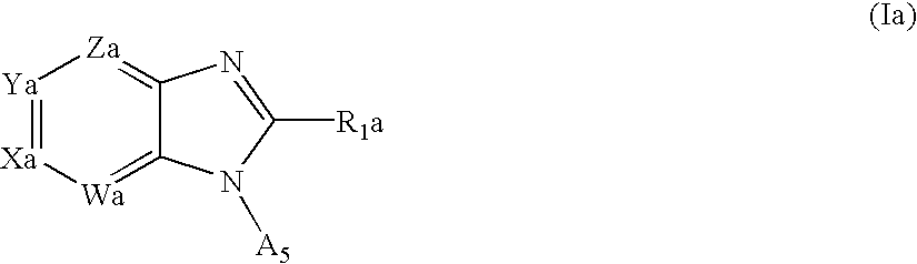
[Wa]1=C2C(=[Za][Ya]=[Xa]1)N=C([R1a])N2[A5]
